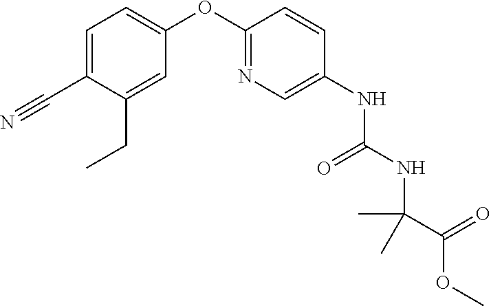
C1=C(OC2=NC=C(NC(=O)NC(C(OC)=O)(C)C)C=C2)C=C(CC)C(C#N)=C1
